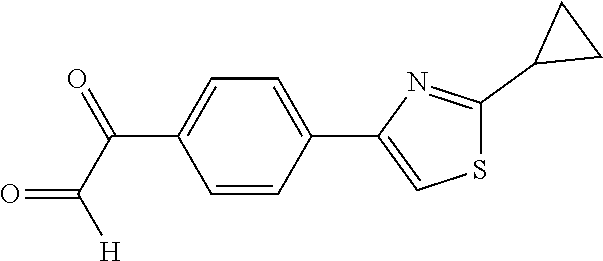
C1=CC(C2=CSC(C3CC3)=N2)=CC=C1C(C([H])=O)=O
